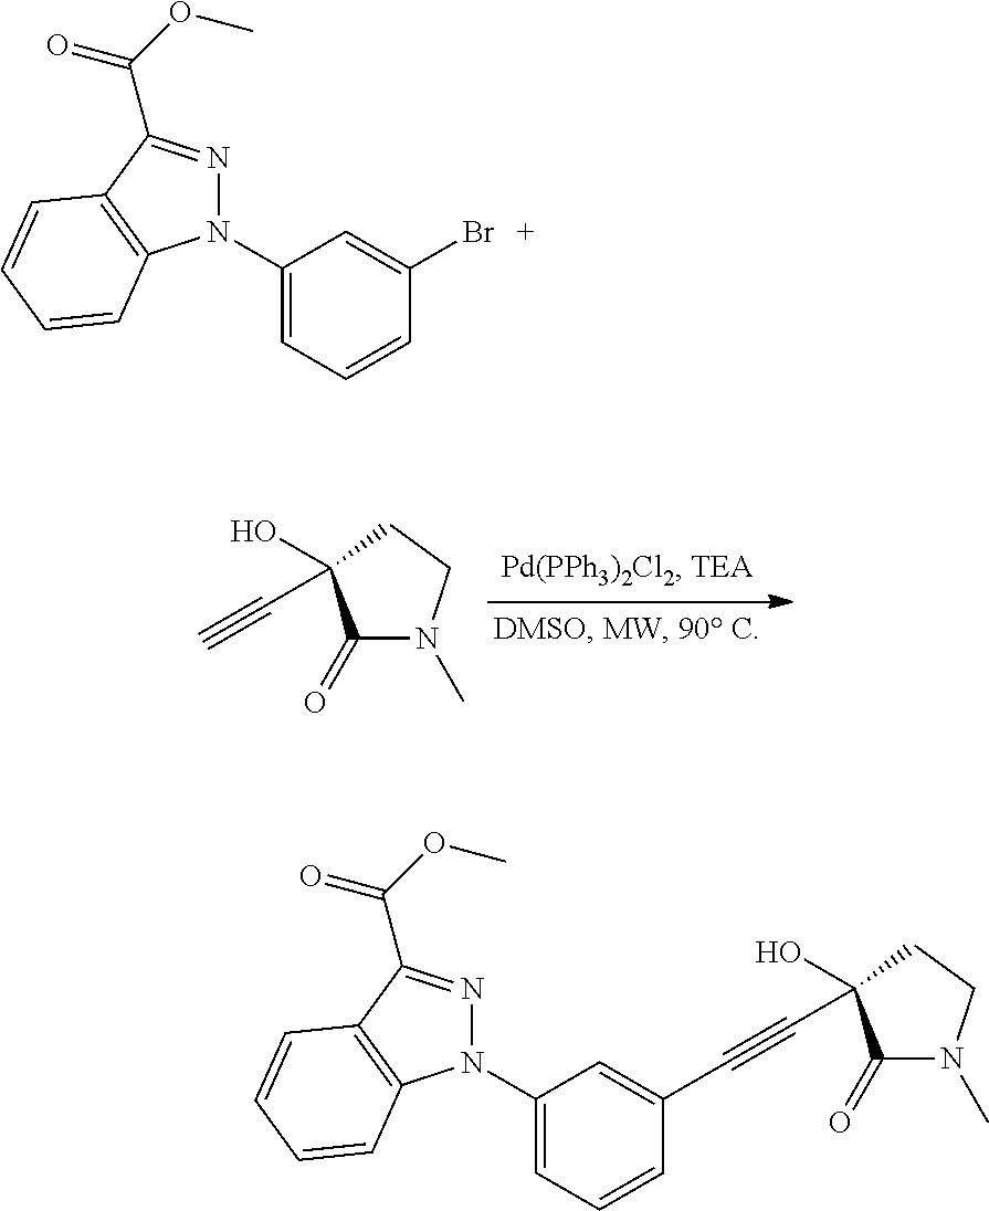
N1(C2=CC=CC(Br)=C2)N=C(C(OC)=O)C2=C1C=CC=C2.C1(=O)N(C)CCC1(O)C#C.C1(C#CC2(O)C(=O)N(C)CC2)=CC(N2N=C(C(=O)OC)C3=C2C=CC=C3)=CC=C1
